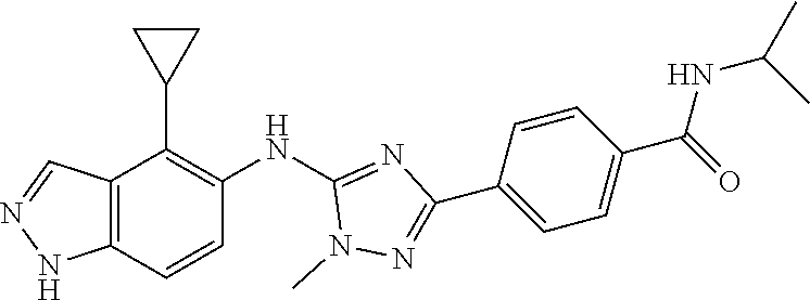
C12=C(C=CC(NC3=NC(C4=CC=C(C(NC(C)C)=O)C=C4)=NN3C)=C1C1CC1)NN=C2
